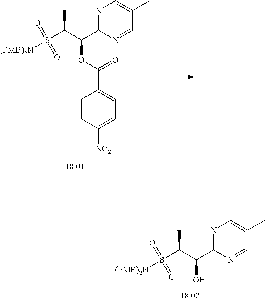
C1(C(C(S([(PMB)2N])(=O)=O)C)OC(C2=CC=C([NO2])C=C2)=O)=NC=C(C)C=N1.C1(C(C(S([(PMB)2N])(=O)=O)C)O)=NC=C(C)C=N1
